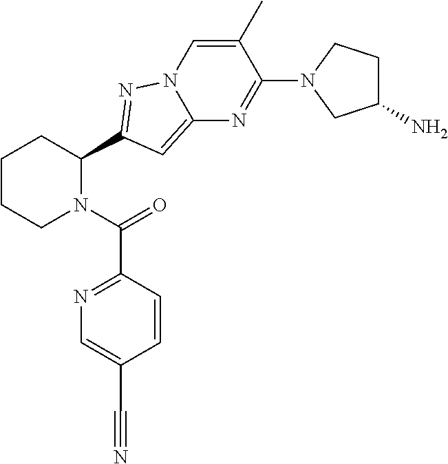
C1CCN(C(=O)C2=NC=C(C#N)C=C2)C(C2=NN3C=C(C)C(N4CC(N)CC4)=NC3=C2)C1
